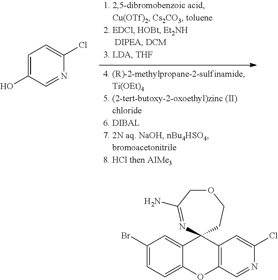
C1=C(O)C=NC(Cl)=C1.C1(Br)=CC=C2C(=C1)C1(C3=C(O2)C=NC(Cl)=C3)CCOCC(N)=N1
